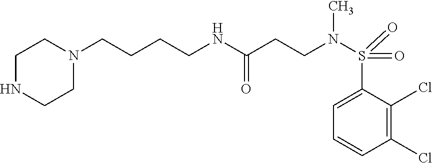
C(CCCN1CCNCC1)NC(CCN(C)S(=O)(C1=CC=CC(Cl)=C1Cl)=O)=O
